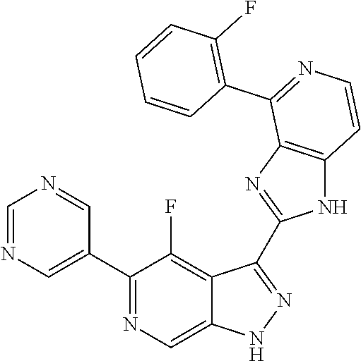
C1=NC=C(C2=NC=C3C(=C2F)C(C2=NC4=C(N2)C=CN=C4C2=C(F)C=CC=C2)=NN3)C=N1
